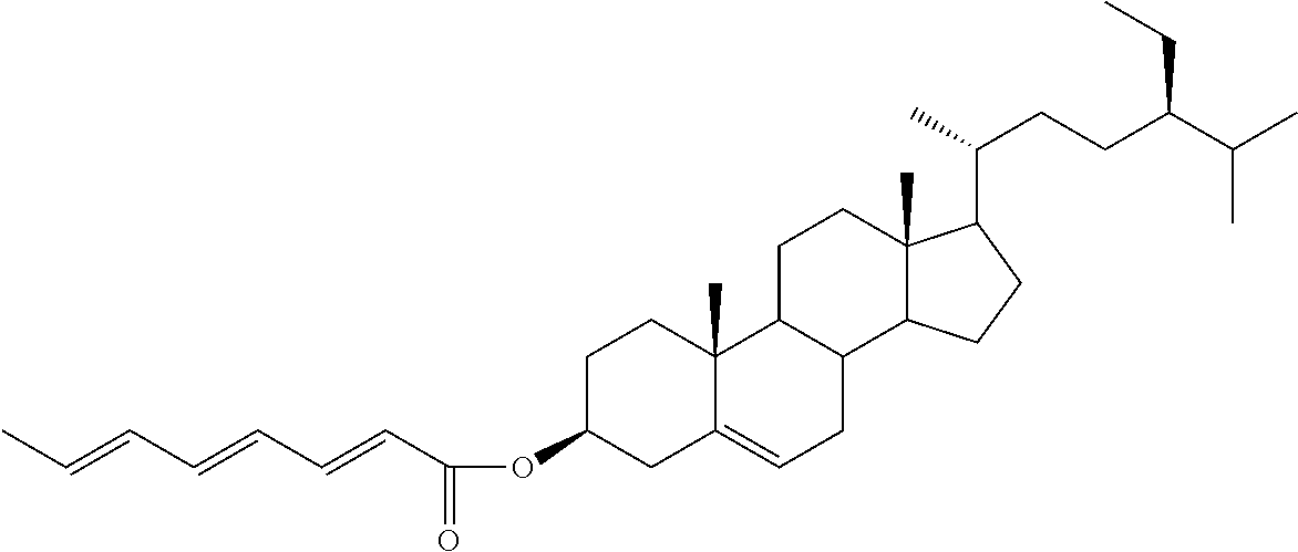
CC=CC=CC=CC(OC1CC2=CCC3C(C2(C)CC1)CCC1(C)C3CCC1C(C)CCC(C(C)C)CC)=O
